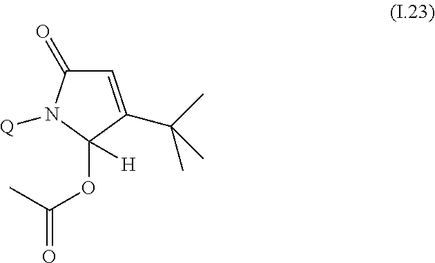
C1=C(C(C)(C)C)C(OC(=O)C)([H])N([Q])C1=O
